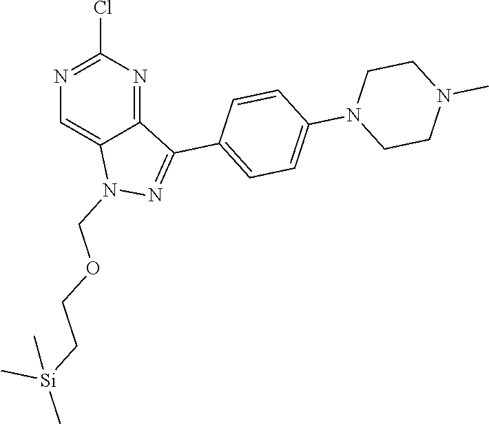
N1=C(Cl)N=C2C(=C1)N(COCC[Si](C)(C)C)N=C2C1=CC=C(N2CCN(C)CC2)C=C1
